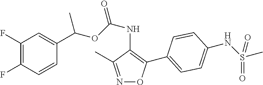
C1(F)=C(F)C=CC(C(OC(NC2=C(C3=CC=C(NS(C)(=O)=O)C=C3)ON=C2C)=O)C)=C1
